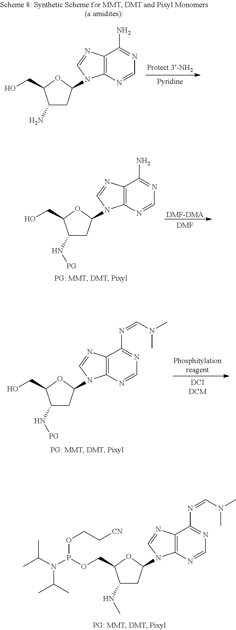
C12=C(N=CN=C1N=CN(C)C)N(C1CC(NC)C(COP(N(C(C)C)C(C)C)OCC[CN])O1)C=N2.C12=C(N=CN=C1N)N(C1CC(N[PG])C(CO)O1)C=N2.[DMF-DMA].[DMF].C12=C(N=CN=C1N=CN(C)C)N(C1CC(N[PG])C(CO)O1)C=N2.C12=C(N=CN=C1N)N(C1CC(N)C(CO)O1)C=N2
